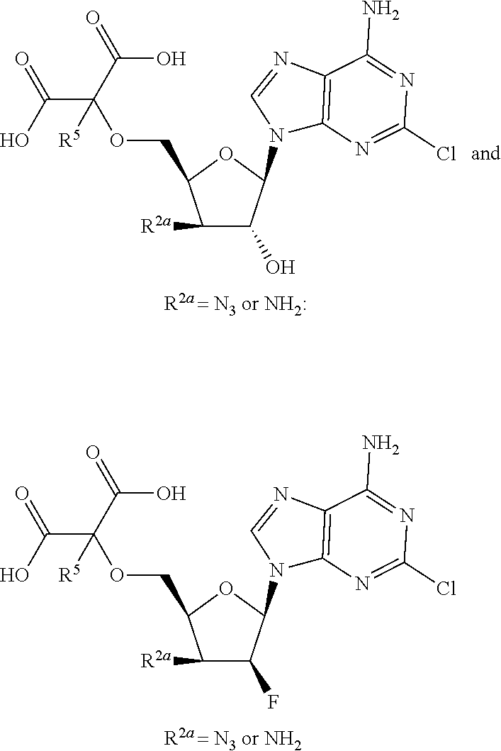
C1([R2a])C(F)C(N2C3=C(N=C2)C(N)=NC(Cl)=N3)OC1COC(C(O)=O)(C(O)=O)[R5].C1([R2a])C(O)C(N2C3=C(N=C2)C(N)=NC(Cl)=N3)OC1COC(C(O)=O)(C(O)=O)[R5]
